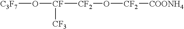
[C3F7]O[CF]([CF3])[CF2]O[CF2][COONH4]
